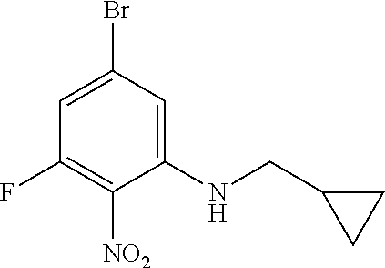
C1(F)=C([NO2])C(NCC2CC2)=CC(Br)=C1
